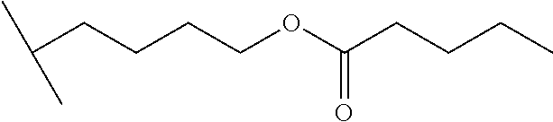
C(CCCCOC(=O)CCCC)(C)C
